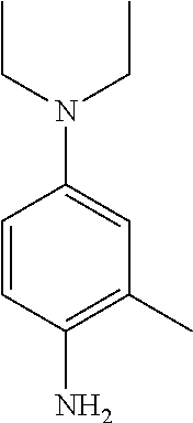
C1=CC(N)=C(C)C=C1N(CC)CC
